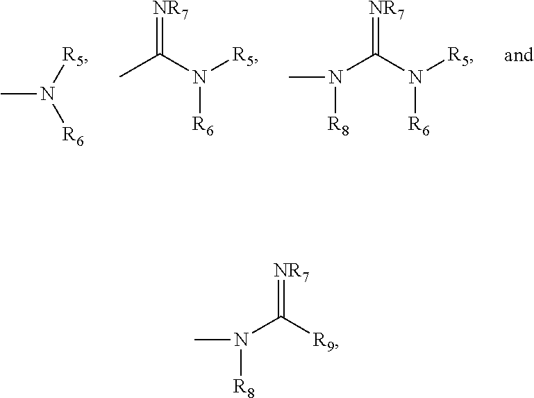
CC(=[NR7])N([R5])[R6].N(C(=[NR7])N([R5])[R6])(C)[R8].CN([R6])[R5].N(C(=[NR7])[R9])(C)[R8]
